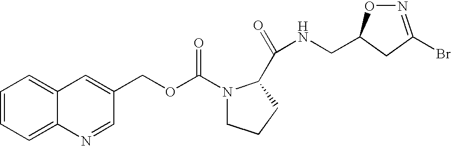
C12=CC=CC=C1N=CC(COC(N1CCCC1C(=O)NCC1ON=C(Br)C1)=O)=C2
